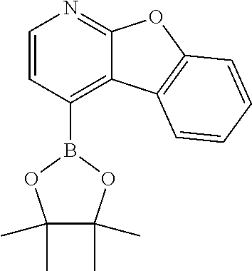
C1=CC(B2OC(C)(C)C(C)(C)O2)=C2C(=N1)OC1=C2C=CC=C1
